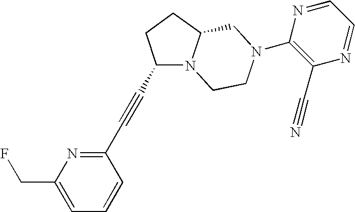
C1(C#CC2N3C(CC2)CN(C2=C(C#N)N=CC=N2)CC3)=NC(CF)=CC=C1
